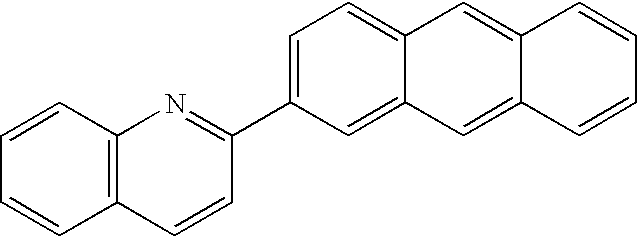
C1=CC2=C(C=C1)C=CC(C1=CC=C3C(=C1)C=C1C(=C3)C=CC=C1)=N2
